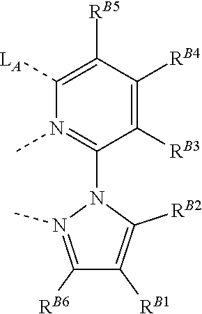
[LA]C1=C([RB5])C([RB4])=C([RB3])C(N2N(C)=C([RB6])C([RB1])=C2[RB2])=N1C
